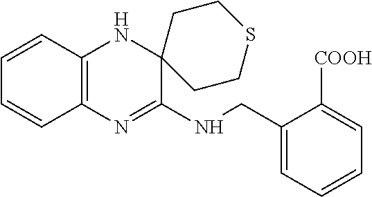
C1(CNC2=NC3=C(NC24CCSCC4)C=CC=C3)=CC=CC=C1[COOH]
